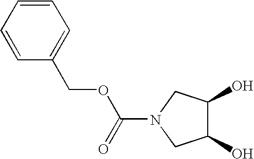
C1=CC=CC(COC(N2CC(O)C(O)C2)=O)=C1
